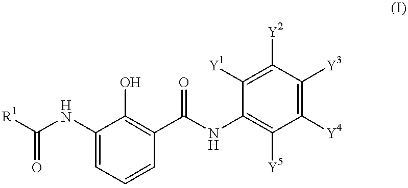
[R1]C(NC1=CC=CC(C(NC2=C([Y5])C([Y4])=C([Y3])C([Y2])=C2[Y1])=O)=C1O)=O
